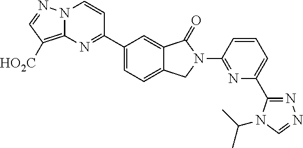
N12C(=C([HO2C])C=N1)N=C(C1=CC=C3C(=C1)C(=O)N(C1=NC(C4=NN=CN4C(C)C)=CC=C1)C3)C=C2
